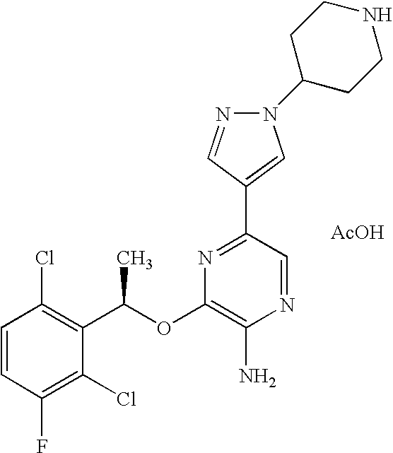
C1=CC(F)=C(Cl)C(C(C)OC2=C(N)N=CC(C3=CN(C4CCNCC4)N=C3)=N2)=C1Cl.[AcOH]
